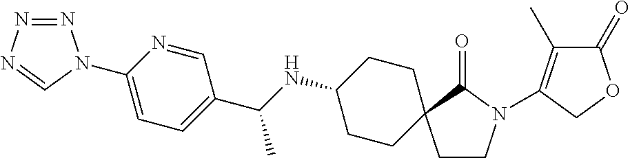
N1=CC(C(NC2CCC3(CC2)CCN(C2=C(C)C(=O)OC2)C3=O)C)=CC=C1N1N=NN=C1
